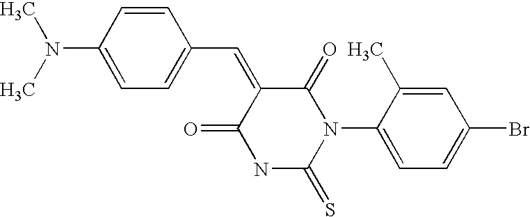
C1(C=C2C(=O)N(C3=CC=C(Br)C=C3C)C(=S)NC2=O)=CC=C(N(C)C)C=C1
